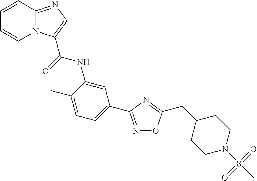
C1=CC2=NC=C(C(=O)NC3=CC(C4=NOC(CC5CCN(S(C)(=O)=O)CC5)=N4)=CC=C3C)N2C=C1
